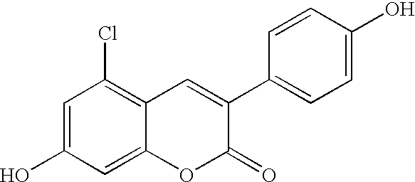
C1=C(O)C=C2C(=C1Cl)C=C(C1=CC=C(O)C=C1)C(=O)O2
